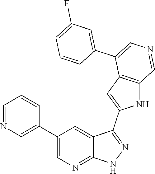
C1(C2=CN=CC=C2)=CN=C2C(=C1)C(C1=CC3=C(N1)C=NC=C3C1=CC(F)=CC=C1)=NN2
